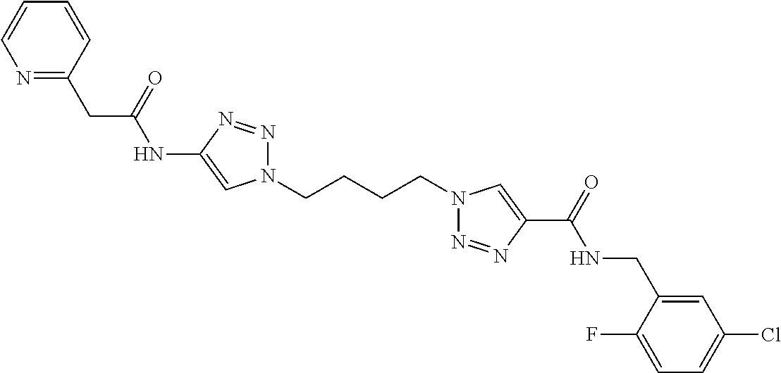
C1(NC(CC2=NC=CC=C2)=O)=CN(CCCCN2N=NC(C(=O)NCC3=CC(Cl)=CC=C3F)=C2)N=N1
